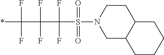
C1C2C(CCN1S(=O)(C(F)(C(C(*)(F)F)(F)F)F)=O)CCCC2
